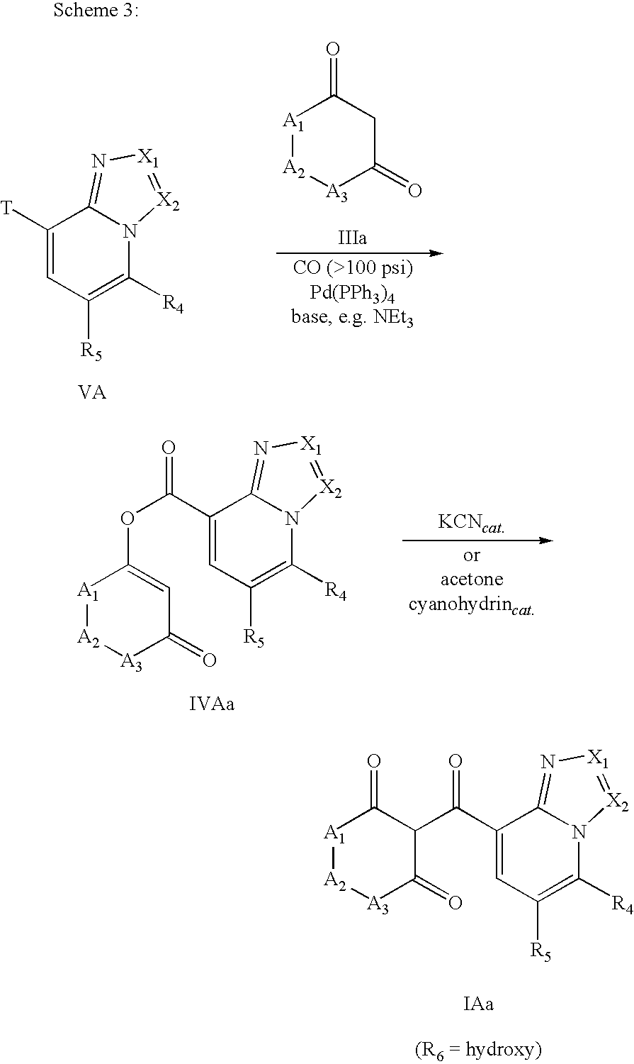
C1(C(OC2=CC(=O)[A3][A2][A1]2)=O)=CC([R5])=C([R4])N2C1=N[X1]=[X2]2.C1(C(=O)C2C(=O)[A1][A2][A3]C2=O)=CC([R5])=C([R4])N2C1=N[X1]=[X2]2.[A1]1[A2][A3]C(=O)CC1=O.C1([T])=CC([R5])=C([R4])N2C1=N[X1]=[X2]2
